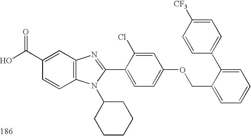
OC(C1=CC2=C(C=C1)N(C1CCCCC1)C(C1=CC=C(OCC3=CC=CC=C3C3=CC=C([CF3])C=C3)C=C1Cl)=N2)=O
